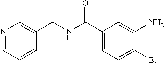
N1=CC=CC(CNC(C2=CC=C([Et])C(N)=C2)=O)=C1
